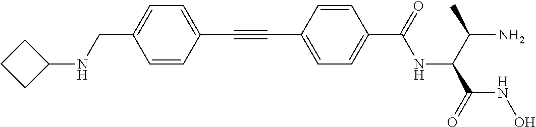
C(C1=CC=C(C(=O)NC(C(C)N)C(=O)NO)C=C1)#CC1=CC=C(CNC2CCC2)C=C1
